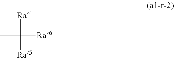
[Ra6]C([Ra4])([Ra5])C
